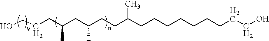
OCCCC(CC(CCC(CCCCCCCCCO)C)C)C
